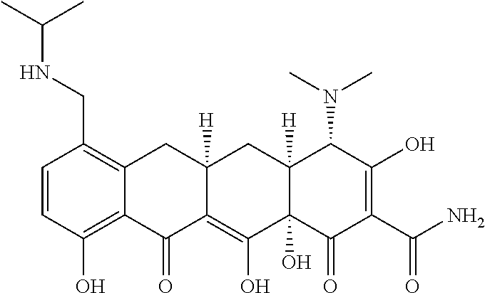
C1=CC(O)=C2C(=C1CNC(C)C)CC1([H])C(=C(O)C3(O)C([H])(C1)C(N(C)C)C(O)=C(C(=O)N)C3=O)C2=O
